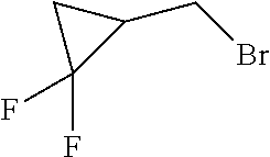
C1C(F)(F)C1CBr
